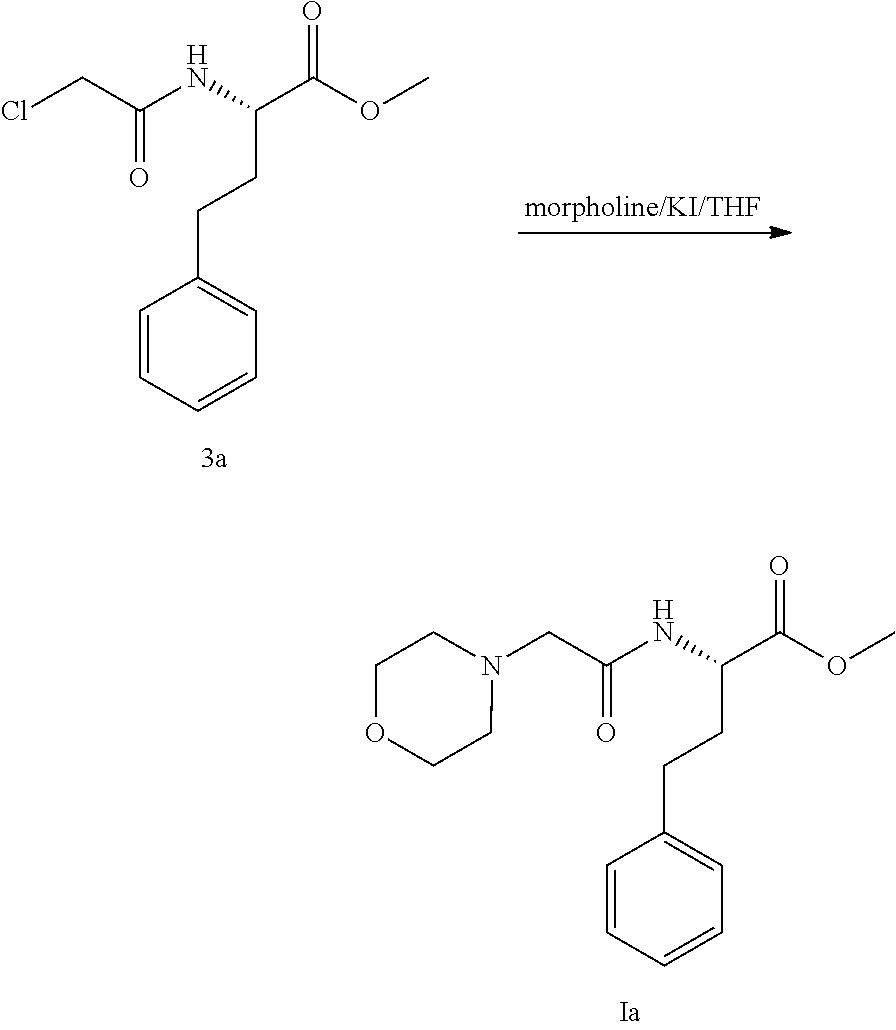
ClCC(NC(C(OC)=O)CCC1=CC=CC=C1)=O.N1(CC(NC(C(OC)=O)CCC2=CC=CC=C2)=O)CCOCC1
